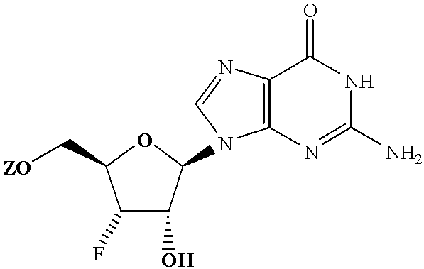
C12=C(N=C(N)NC1=O)N(C1C(O)C(F)C(C[ZO])O1)C=N2
